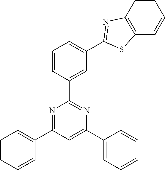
N1=C(C2=CC=CC=C2)C=C(C2=CC=CC=C2)N=C1C1=CC(C2=NC3=C(C=CC=C3)S2)=CC=C1
